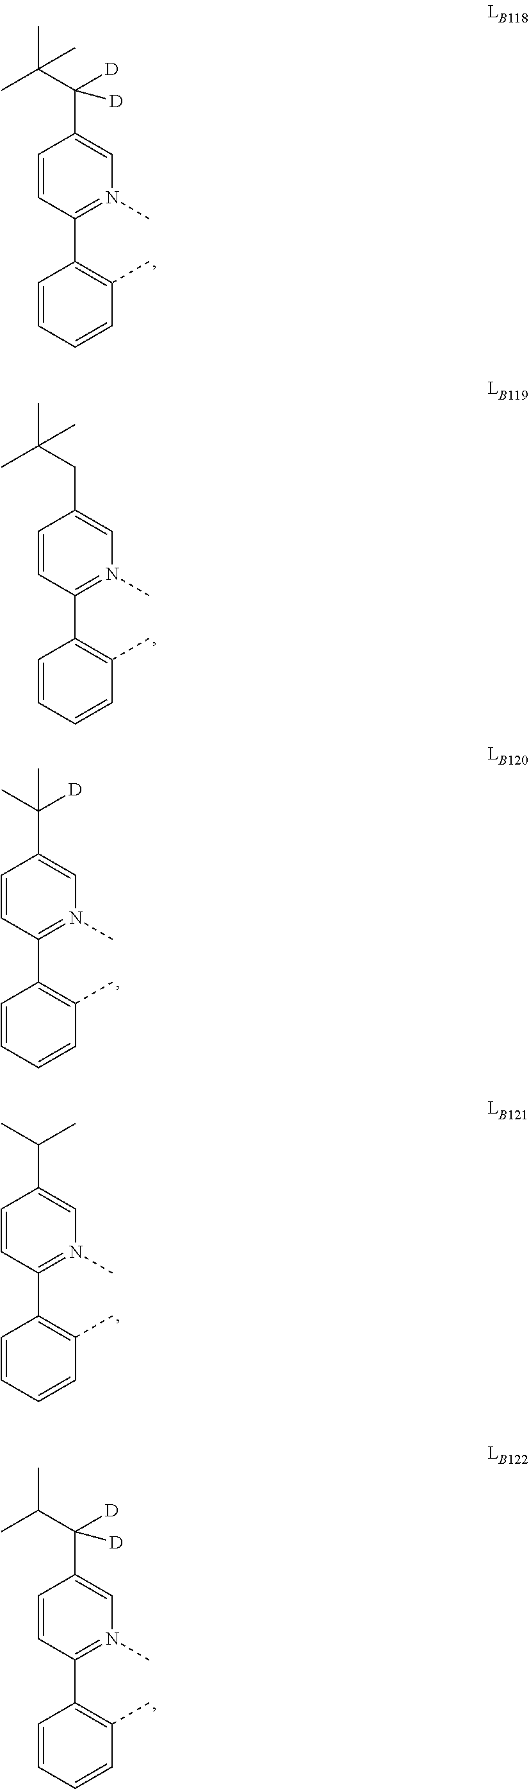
C1=CC(C2=C(C)C=CC=C2)=N(C)C=C1C(C(C)(C)C)([D])[D].C1=CC(C2=C(C)C=CC=C2)=N(C)C=C1CC(C)(C)C.C1=CC(C2=C(C)C=CC=C2)=N(C)C=C1C(C)([D])C.C1=CC(C2=C(C)C=CC=C2)=N(C)C=C1C(C)C.C1=CC(C2=C(C)C=CC=C2)=N(C)C=C1C([D])(C(C)C)[D]
